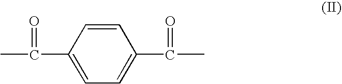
C1=CC(C(C)=O)=CC=C1C(=O)C
